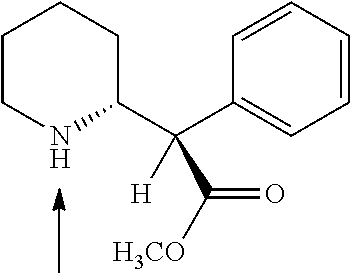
C1CNC(C(C2=CC=CC=C2)([H])C([H3CO])=O)CC1
